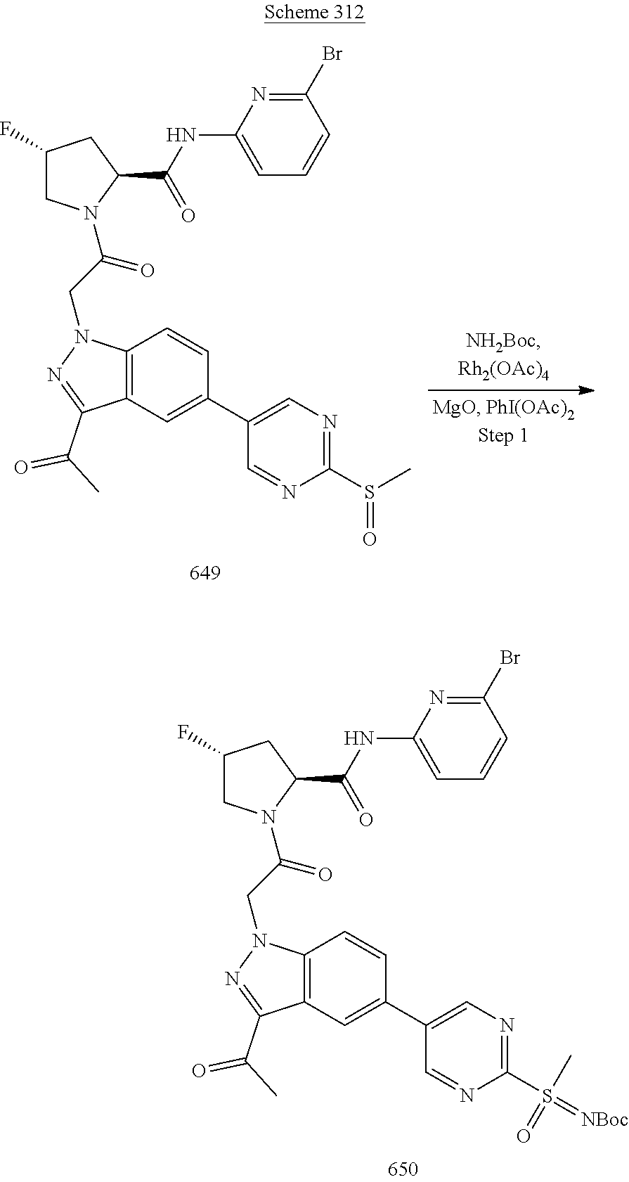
C12=C(C=C(C3=CN=C(S(C)(=O)=[NBoc])N=C3)C=C1)C(C(=O)C)=NN2CC(=O)N1CC(F)CC1C(=O)NC1=CC=CC(Br)=N1.C12=C(C=C(C3=CN=C(S(C)=O)N=C3)C=C1)C(C(=O)C)=NN2CC(=O)N1CC(F)CC1C(=O)NC1=CC=CC(Br)=N1
